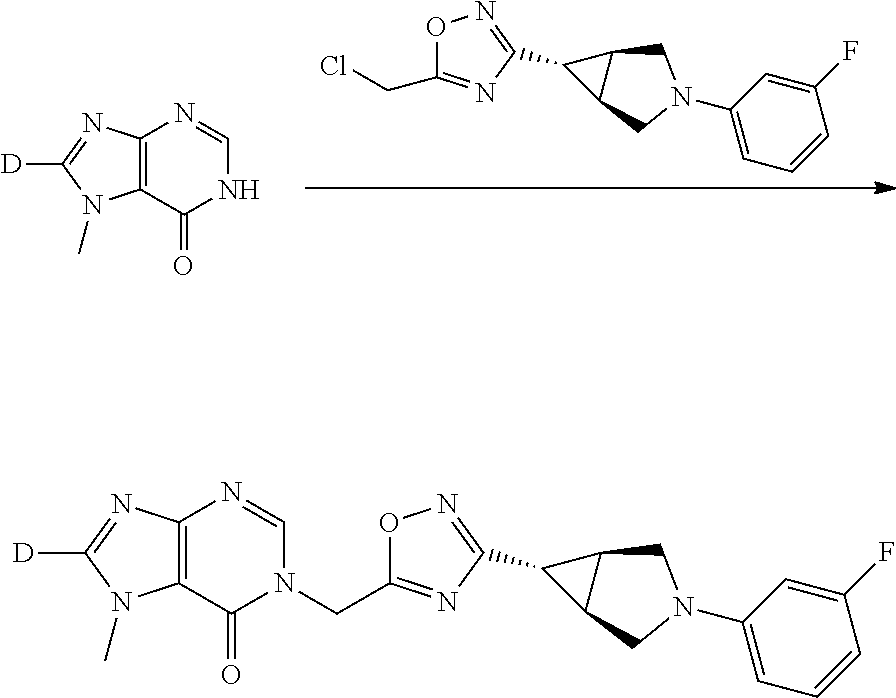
C12C(C3=NOC(CCl)=N3)C1CN(C1=CC=CC(F)=C1)C2.C12=C(C(=O)NC=N1)N(C)C([D])=N2.C12C(C3=NOC(CN4C(=O)C5=C(N=C4)N=C([D])N5C)=N3)C1CN(C1=CC=CC(F)=C1)C2
